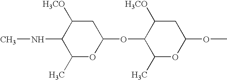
CNC1C(C)OC(OC2C(C)OC(OC)CC2[H3CO])CC1[H3CO]
